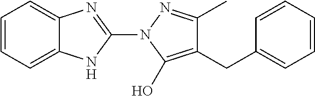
C1=CC=C2C(=C1)N=C(N1C(O)=C(CC3=CC=CC=C3)C(C)=N1)N2
